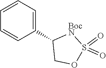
S1(=O)(=O)OCC(C2=CC=CC=C2)[BocN]1
